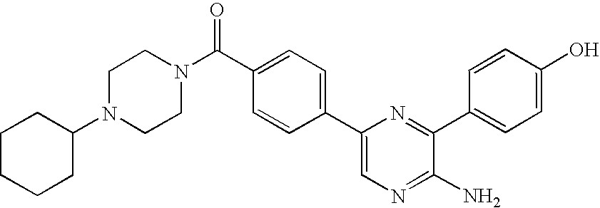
C1=C(C2=CC=C(C(N3CCN(C4CCCCC4)CC3)=O)C=C2)N=C(C2=CC=C(O)C=C2)C(N)=N1
